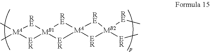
C[MA]1(C)[RE][MB1]2([ER]1)[RE][MA]1([ER]2)[RE][MB2]([ER]C)([RE]C)[ER]1
